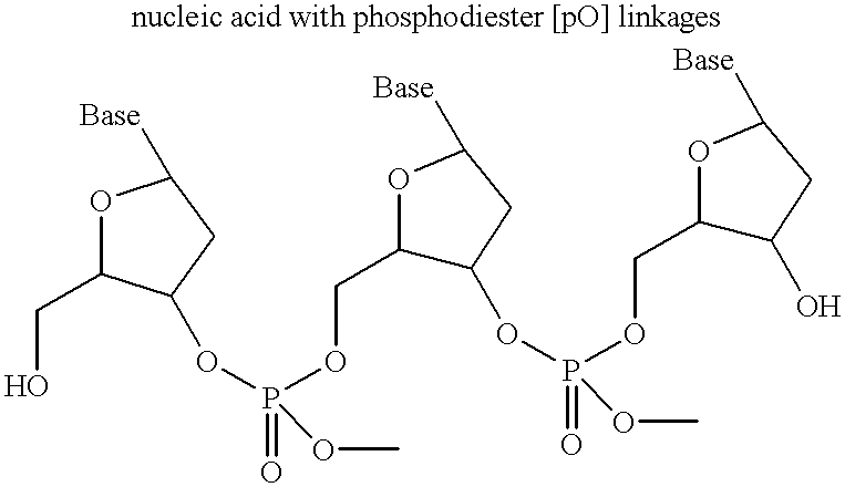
O1C(CO)C(OP(OCC2C(OP(OCC3C(O)CC([Base])O3)(=O)OC)CC([Base])O2)(=O)OC)CC1[Base]
